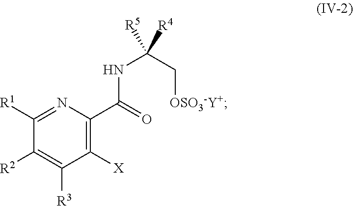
C1([R2])=C([R3])C([X])=C(C(NC(C[OSO3-Y+])([R4])[R5])=O)N=C1[R1]
